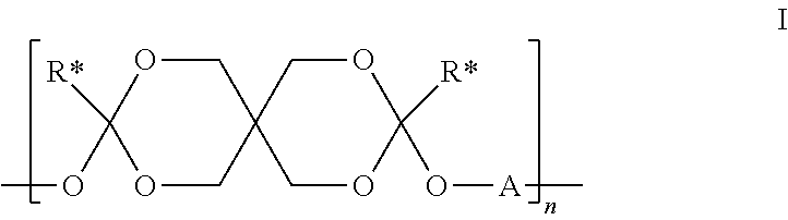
C1OC([R*])(OC)OCC12COC(O[A]C)([R*])OC2
